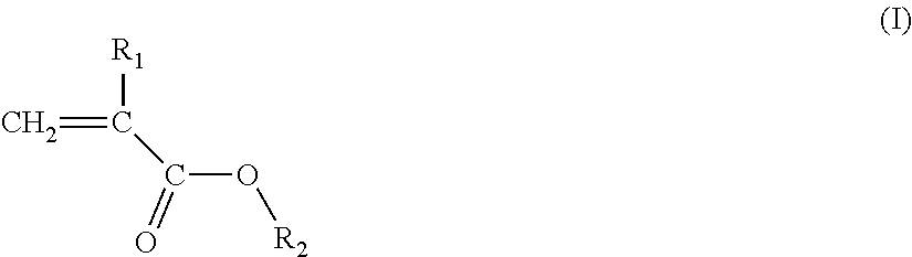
[R1]C(=C)C(O[R2])=O
